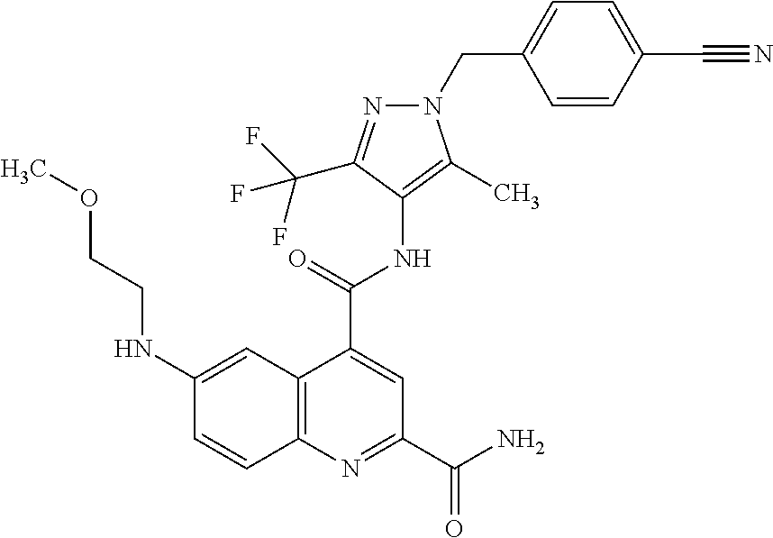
C12=C(N=C(C(=O)N)C=C1C(=O)NC1=C(C)N(CC3=CC=C(C#N)C=C3)N=C1C(F)(F)F)C=CC(NCCOC)=C2
